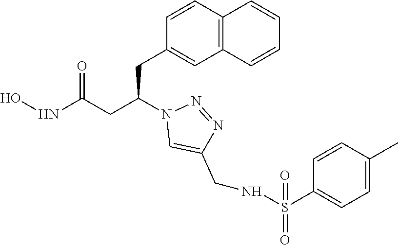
C1(CC(CC(NO)=O)N2C=C(CNS(C3=CC=C(C)C=C3)(=O)=O)N=N2)=CC2=C(C=C1)C=CC=C2
